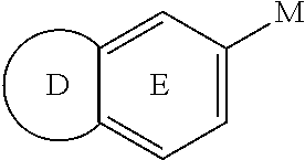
C1=C([M])C=CC=C1.[D].[E]
